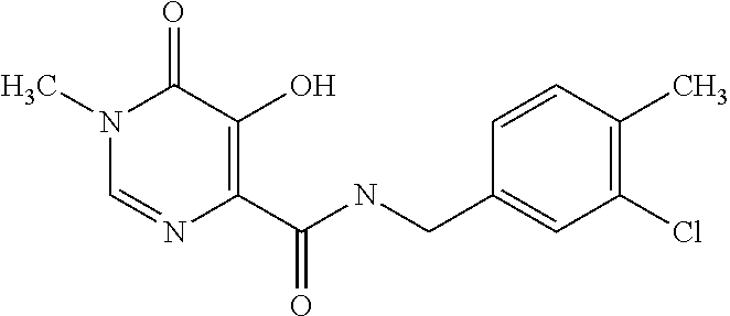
C1=NC(C(NCC2=CC(Cl)=C(C)C=C2)=O)=C(O)C(=O)N1C
